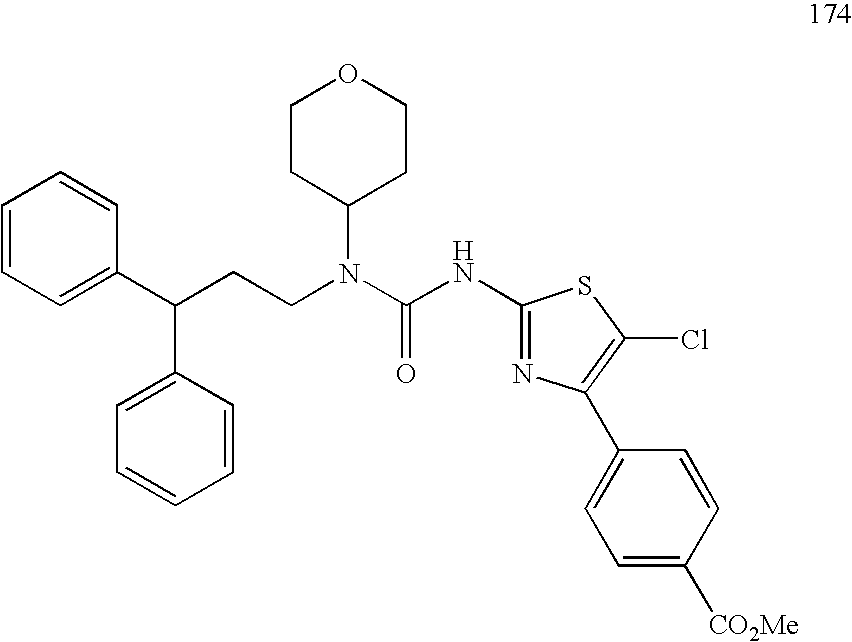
C1=CC=C(C(C2=CC=CC=C2)CCN(C(NC2=NC(C3=CC=C([CO2Me])C=C3)=C(Cl)S2)=O)C2CCOCC2)C=C1
